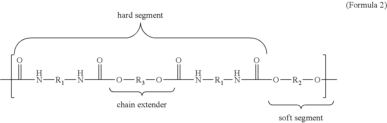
CC(N[R1]NC(=O)O[R3]OC(=O)N[R1]NC(=O)O[R2]OC)=O
